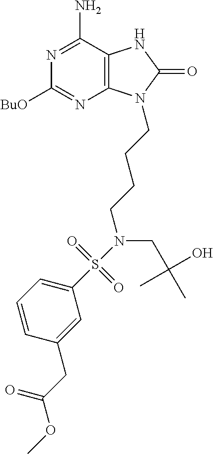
C1([BuO])=NC2=C(C(N)=N1)NC(=O)N2CCCCN(S(C1=CC=CC(CC(OC)=O)=C1)(=O)=O)CC(C)(C)O
